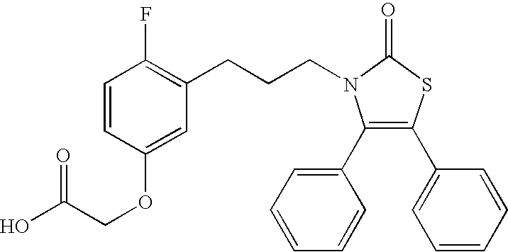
C1(C2=CC=CC=C2)=C(C2=CC=CC=C2)SC(=O)N1CCCC1=C(F)C=CC(OCC(O)=O)=C1
